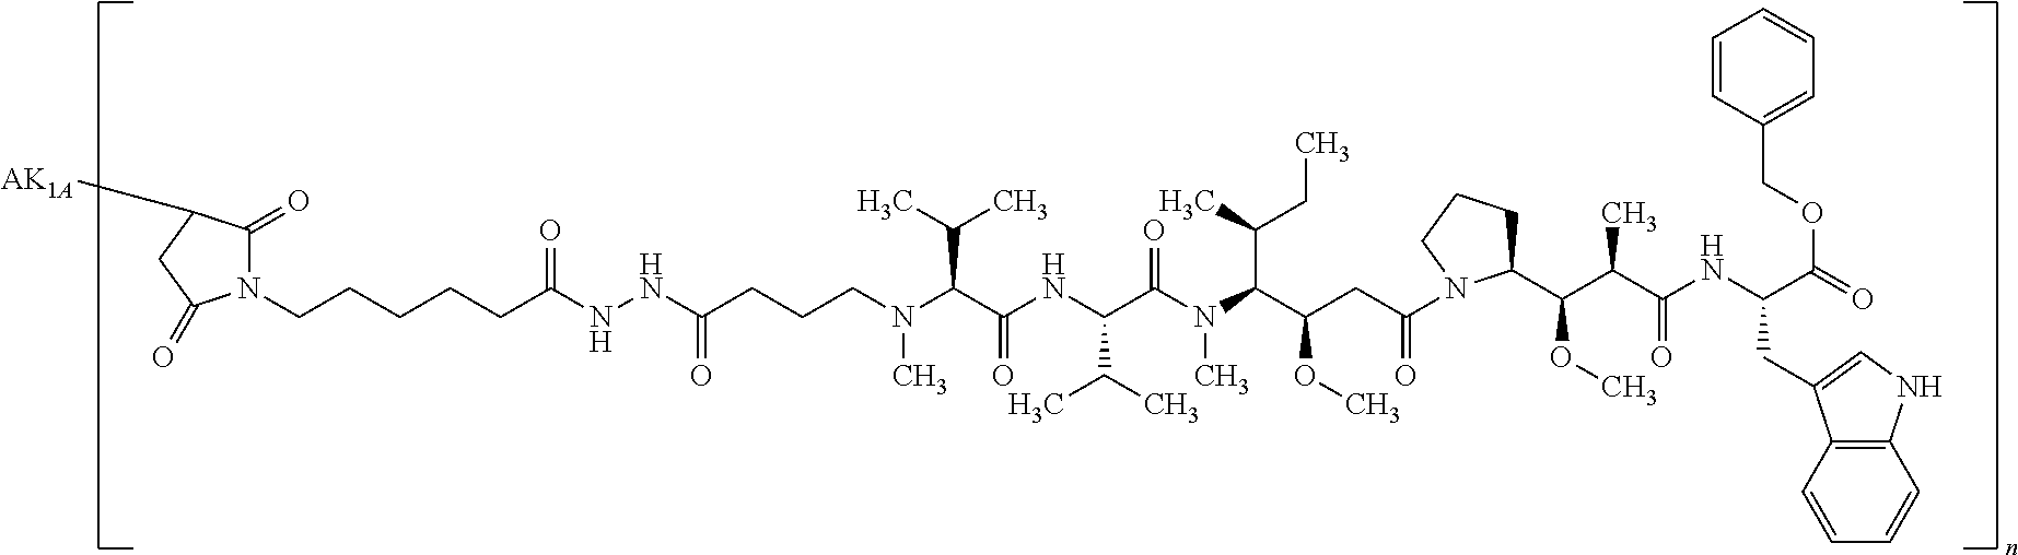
C(CCCCC(NNC(=O)CCCN(C)C(C(=O)NC(C(C)C)C(N(C(C(OC)CC(=O)N1C(C(C(C)C(=O)NC(C(=O)OCC2=CC=CC=C2)CC2=CNC3=C2C=CC=C3)OC)CCC1)C(C)CC)C)=O)C(C)C)=O)N1C(=O)C([AK1A])CC1=O
